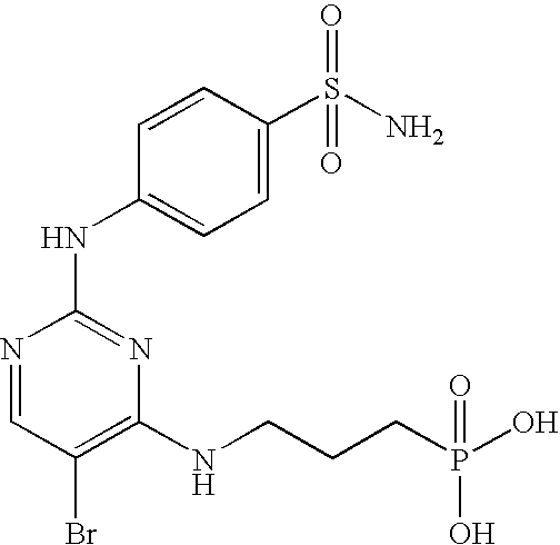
N1=CC(Br)=C(NCCCP(O)(O)=O)N=C1NC1=CC=C(S(N)(=O)=O)C=C1
